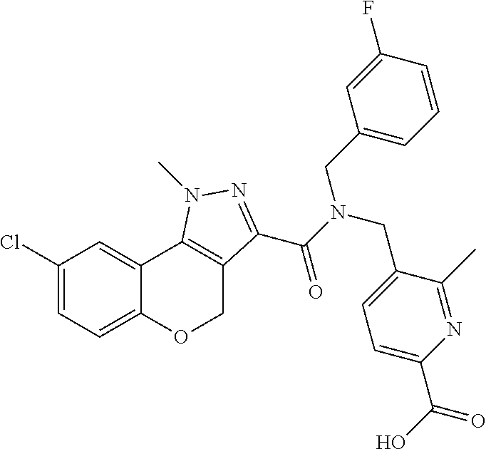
C1(Cl)=CC=C2C(=C1)C1=C(CO2)C(C(N(CC2=CC=C(C(=O)O)N=C2C)CC2=CC=CC(F)=C2)=O)=NN1C
